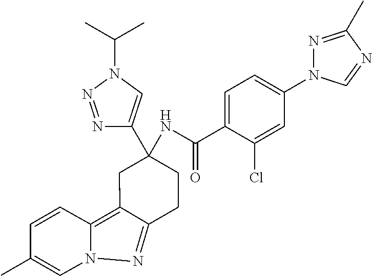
C1=CC(C)=CN2C1=C1C(=N2)CCC(NC(C2=CC=C(N3N=C(C)N=C3)C=C2Cl)=O)(C2=CN(C(C)C)N=N2)C1
